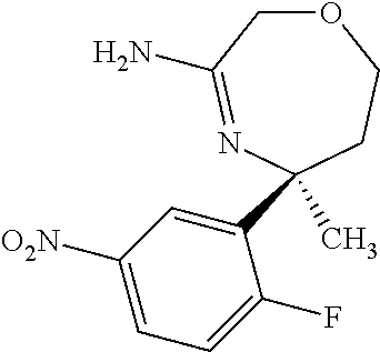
C1(C2(C)N=C(N)COCC2)=CC([O2N])=CC=C1F
